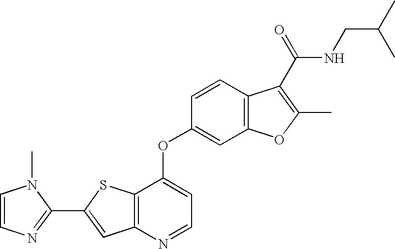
C1=CC2=C(C=C1OC1=CC=NC3=C1SC(C1=NC=CN1C)=C3)OC(C)=C2C(NCC(C)C)=O
